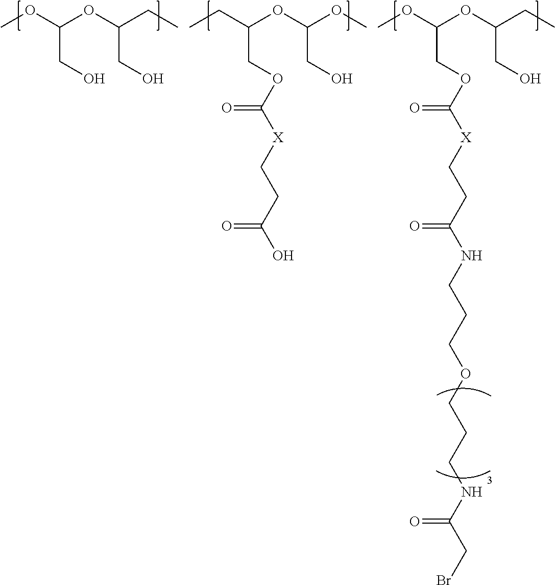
COC(OC(CC)CO)CO.CCC(OC(OC)CO)COC([X]CCC(O)=O)=O.COC(OC(CC)CO)COC([X]CCC(NCCCOCCCNC(CBr)=O)=O)=O
